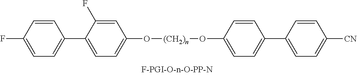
C1=CC(F)=CC=C1C1=CC=C(O[(CH2)n]OC2=CC=C(C3=CC=C([CN])C=C3)C=C2)C=C1F
